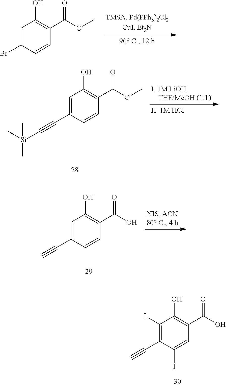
C1=C(Br)C=CC(C(OC)=O)=C1O.C1=C(C#C[Si](C)(C)C)C=CC(C(OC)=O)=C1O.C1=C(C#C)C=CC(C(O)=O)=C1O.C1(I)=C(C#C)C(I)=CC(C(O)=O)=C1O
